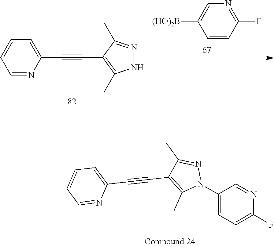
C1=CC(F)=NC=C1[(HO)2B].N1N=C(C)C(C#CC2=CC=CC=N2)=C1C.N1(C2=CC=C(F)N=C2)N=C(C)C(C#CC2=CC=CC=N2)=C1C
